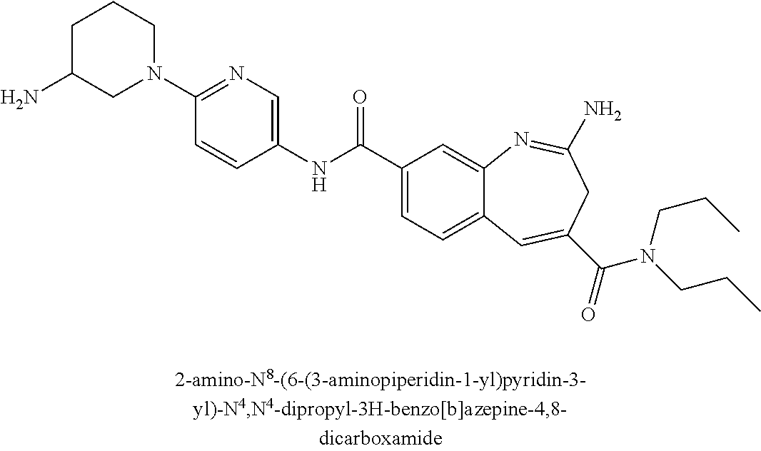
C1=CC(NC(C2=CC=C3C(=C2)N=C(N)CC(C(=O)N(CCC)CCC)=C3)=O)=CN=C1N1CCCC(N)C1
